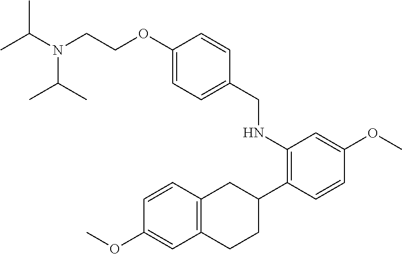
C(NC1=C(C2CC3=C(CC2)C=C(OC)C=C3)C=CC(OC)=C1)C1=CC=C(OCCN(C(C)C)C(C)C)C=C1
